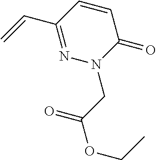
C1=CC(C=C)=NN(CC(OCC)=O)C1=O
